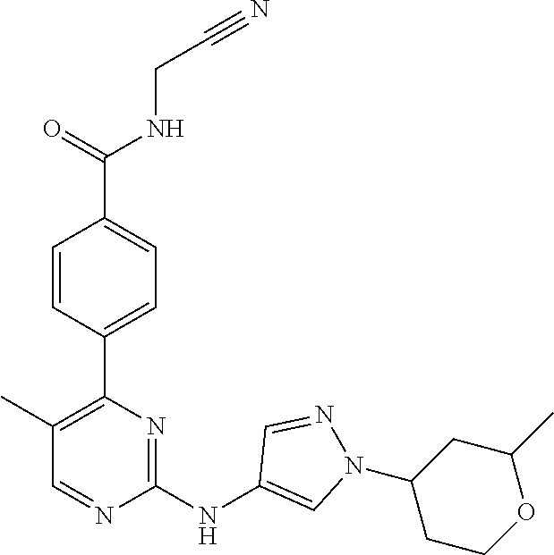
C(CNC(C1=CC=C(C2=C(C)C=NC(NC3=CN(C4CCOC(C)C4)N=C3)=N2)C=C1)=O)#N
